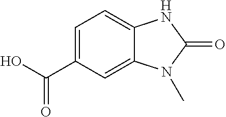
C1=C(C(O)=O)C=C2C(=C1)NC(=O)N2C
